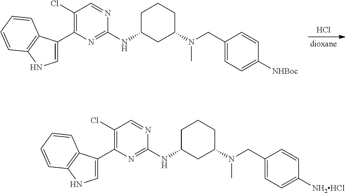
Cl.C1(Cl)=C(C2=CNC3=C2C=CC=C3)N=C(NC2CC(N(CC3=CC=C([NHBoc])C=C3)C)CCC2)N=C1.C1(Cl)=C(C2=CNC3=C2C=CC=C3)N=C(NC2CC(N(CC3=CC=C([NH2HCl])C=C3)C)CCC2)N=C1
